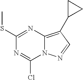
C1(SC)=NC2=C(C3CC3)C=NN2C(Cl)=N1
